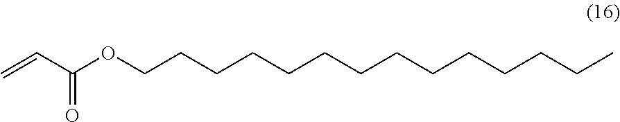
C=CC(OCCCCCCCCCCCCCC)=O
